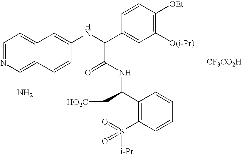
C1=NC(N)=C2C(=C1)C=C(NC(C1=CC([O(i-Pr)])=C([OEt])C=C1)C(=O)NC(C1=C(S([i-Pr])(=O)=O)C=CC=C1)C[HO2C])C=C2.[CF3CO2H]
